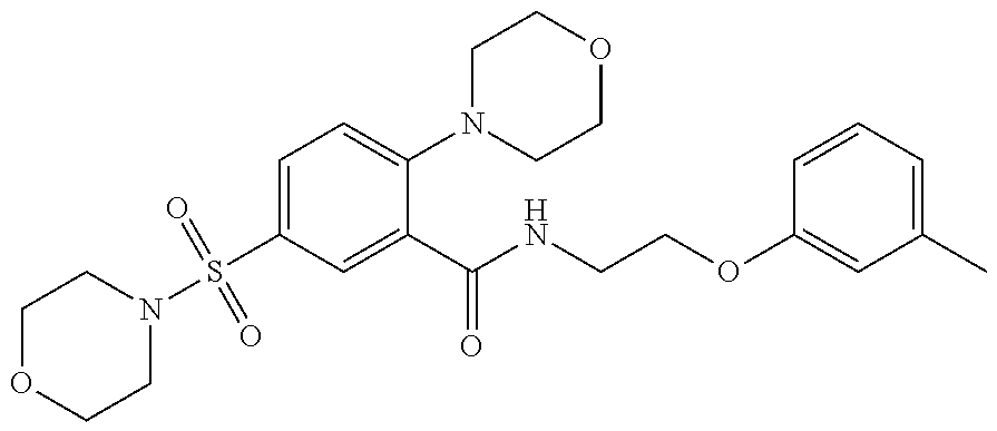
C1OCCN(S(C2=CC=C(N3CCOCC3)C(C(NCCOC3=CC(C)=CC=C3)=O)=C2)(=O)=O)C1
